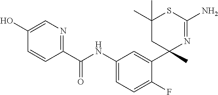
C1(C(NC2=CC=C(F)C(C3(C)N=C(N)SC(C)(C)C3)=C2)=O)=NC=C(O)C=C1
